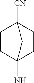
C1C2(N)CCC([CN])(C1)C2
